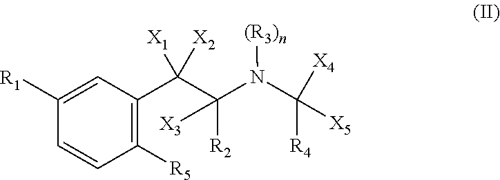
C1=CC([R1])=CC(C(C([R2])([X3])N(C([R4])([X4])[X5])[(R3)n])([X1])[X2])=C1[R5]
